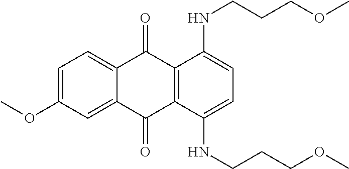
C1=C(OC)C=C2C(=C1)C(=O)C1=C(C2=O)C(NCCCOC)=CC=C1NCCCOC
